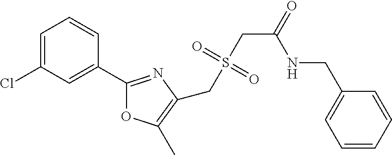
C1=C(Cl)C=C(C2=NC(CS(CC(=O)NCC3=CC=CC=C3)(=O)=O)=C(C)O2)C=C1
